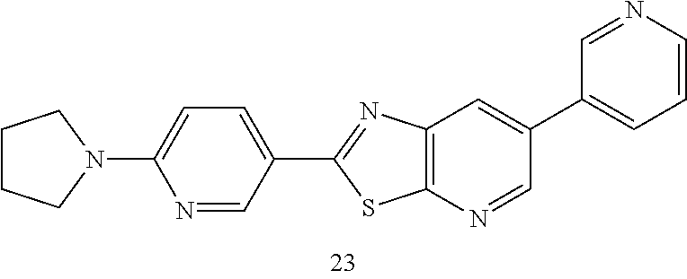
C1CCN(C2=CC=C(C3=NC4=C(N=CC(C5=CC=CN=C5)=C4)S3)C=N2)C1
